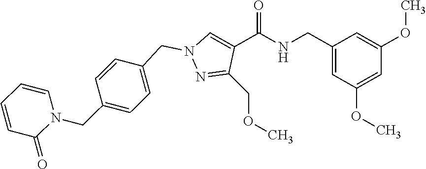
C1(CNC(C2=CN(CC3=CC=C(CN4C=CC=CC4=O)C=C3)N=C2COC)=O)=CC(OC)=CC(OC)=C1
